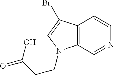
C12=C(C=NC=C1)N(CCC(O)=O)C=C2Br
